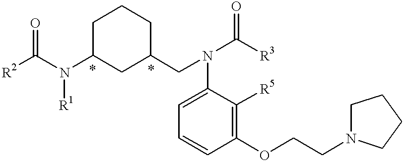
N(C([R3])=O)(C1=CC=CC(OCCN2CCCC2)=C1[R5])CC1CCCC(N(C([R2])=O)[R1])C1
